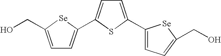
C1=C(CO)[Se]C(C2=CC=C(C3=CC=C(CO)[Se]3)S2)=C1
